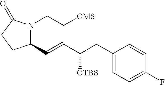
C1(C=CC([OTBS])CC2=CC=C(F)C=C2)N(CC[OMS])C(=O)CC1
